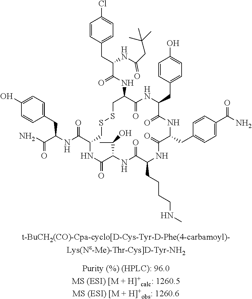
C1=CC(CC(C(NC2C(=O)NC(CC3=CC=C(O)C=C3)C(=O)NC(CC3=CC=C(C(N)=O)C=C3)C(=O)NC(CCCCNC)C(=O)NC(C(C)O)C(=O)NC(C(=O)NC(CC3=CC=C(O)C=C3)C(=O)N)CSSC2)=O)NC(CC(C)(C)C)=O)=CC=C1Cl
